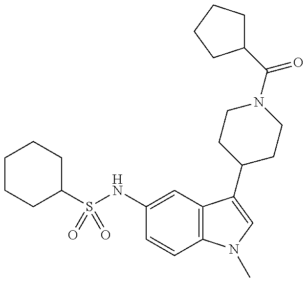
C1(S(NC2=CC3=C(C=C2)N(C)C=C3C2CCN(C(C3CCCC3)=O)CC2)(=O)=O)CCCCC1
